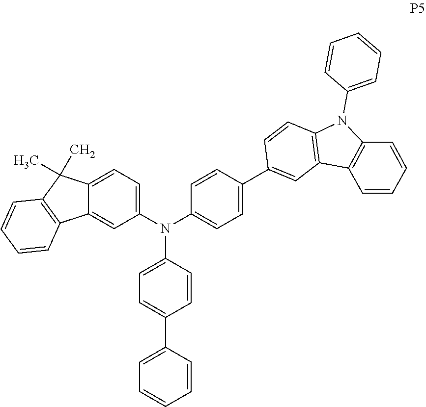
N(C1=CC=C(C2=CC3=C(C=C2)N(C2=CC=CC=C2)C2=C3C=CC=C2)C=C1)(C1=CC=C(C2=CC=CC=C2)C=C1)C1=CC=C2C(=C1)C1=C(C2(C)C)C=CC=C1
